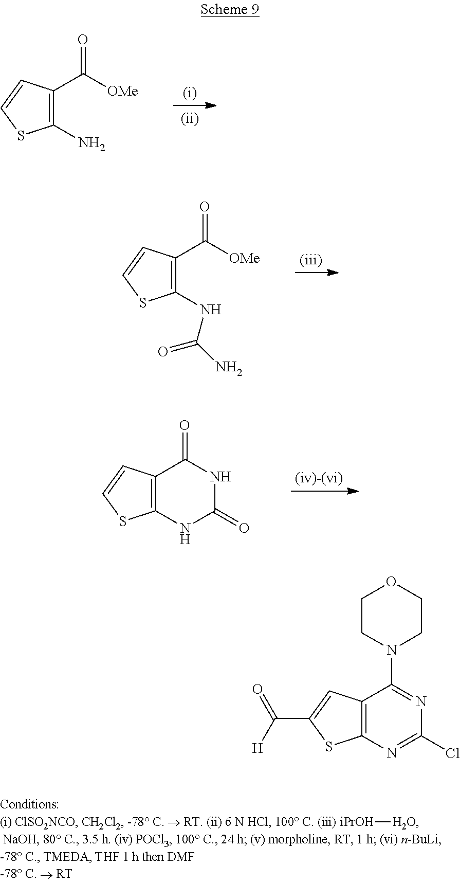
C1(N)=C(C([OMe])=O)C=CS1.C1(NC(N)=O)=C(C([OMe])=O)C=CS1.C12=C(C=CS1)C(=O)NC(=O)N2.[iPrOH][H2O].C12=C(C=C(C(=O)[H])S1)C(N1CCOCC1)=NC(Cl)=N2
